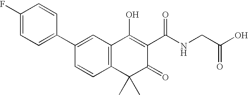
C12=C(C=C(C3=CC=C(F)C=C3)C=C1)C(O)=C(C(NCC(O)=O)=O)C(=O)C2(C)C
